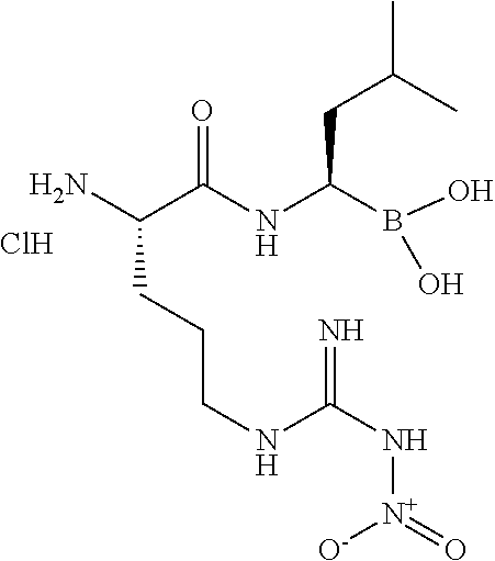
Cl.C(C(NC(CC(C)C)B(O)O)=O)(CCCNC(N[N+]([O-])=O)=N)N
